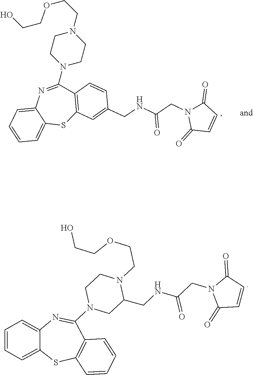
C1(N2CCN(CCOCCO)CC2)=NC2=CC=CC=C2SC2=C1C=CC(CNC(CN1C(=O)C=CC1=O)=O)=C2.C1(N2CC(CNC(CN3C(=O)C=CC3=O)=O)N(CCOCCO)CC2)=NC2=CC=CC=C2SC2=C1C=CC=C2
